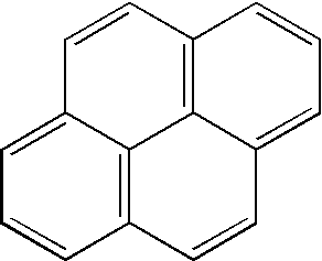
C12=C3C(=CC=C1)C=CC1=C3C(=CC=C1)C=C2
